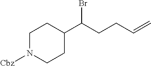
C1N([Cbz])CCC(C(CCC=C)Br)C1
